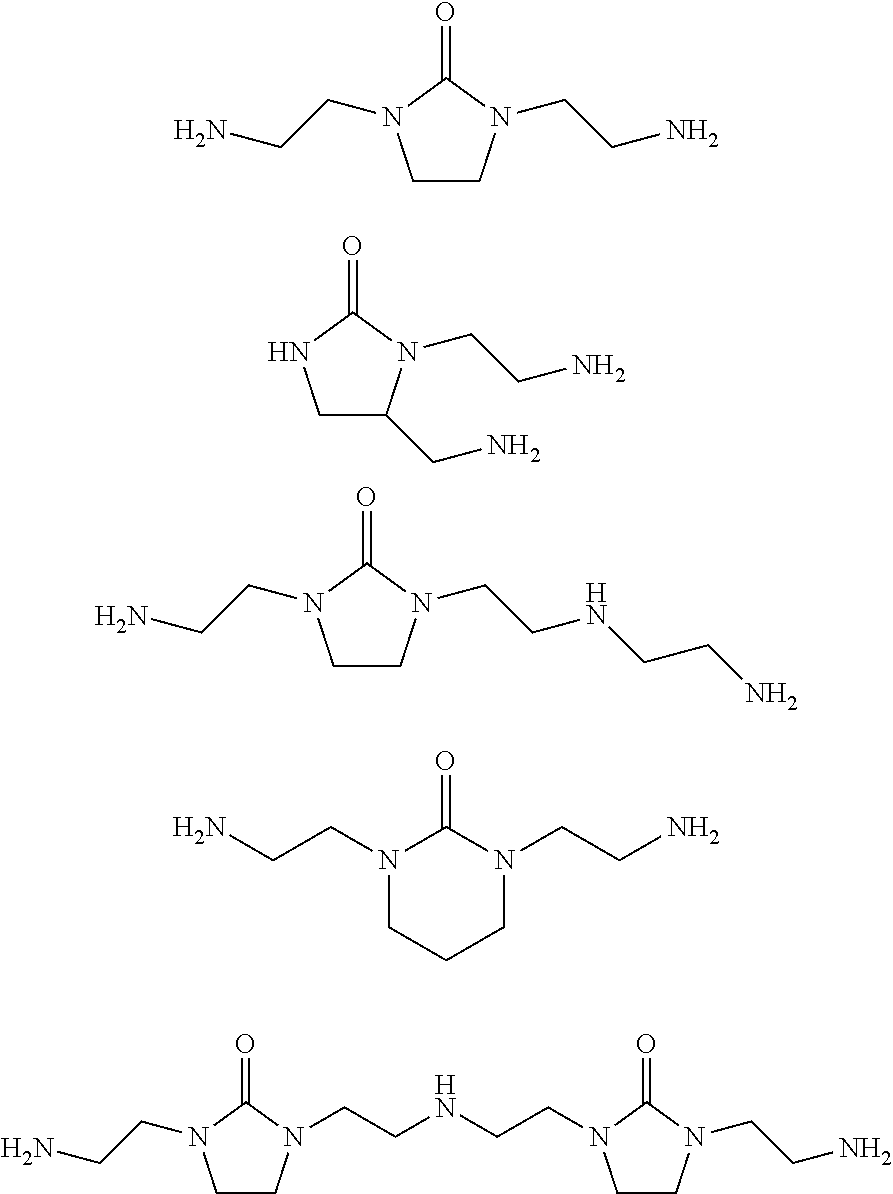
C1C(CN)N(CCN)C(=O)N1.C1CN(CCNCCN)C(=O)N1CCN.N1(CCN)CCCN(CCN)C1=O.C1CN(CCNCCN2CCN(CCN)C2=O)C(=O)N1CCN.C1CN(CCN)C(=O)N1CCN
